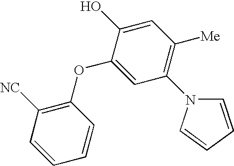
C1(OC2=CC(N3C=CC=C3)=C([Me])C=C2O)=C([NC])C=CC=C1
